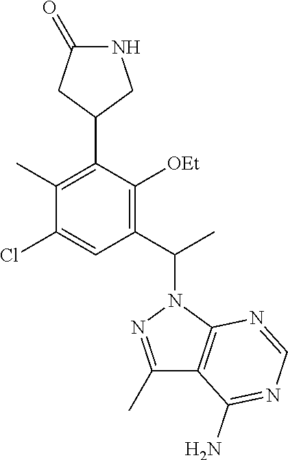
C1(C(C)N2N=C(C)C3=C2N=CN=C3N)=C([OEt])C(C2CNC(=O)C2)=C(C)C(Cl)=C1
